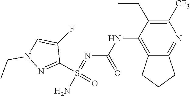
N(C1=C2C(=NC([CF3])=C1CC)CCC2)C(N=S(N)(C1=NN(CC)C=C1F)=O)=O
